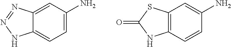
C12=CC=C(N)C=C1N=NN2.C12=C(SC(=O)N1)C=C(N)C=C2
